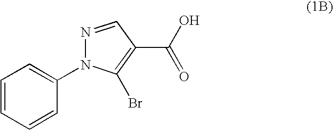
C1=CC=CC(N2N=CC(C(O)=O)=C2Br)=C1
